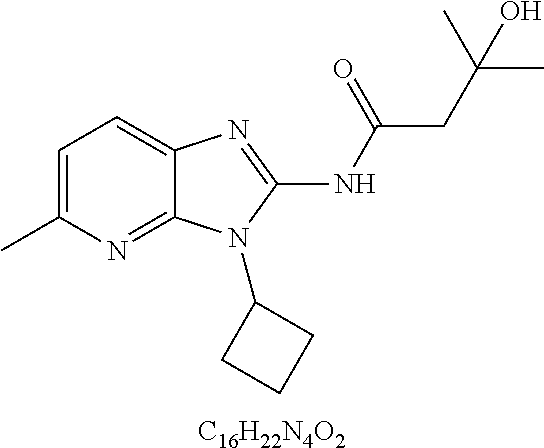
[C16H22N4O2].C1=C(C)N=C2C(=C1)N=C(NC(CC(C)(C)O)=O)N2C1CCC1
